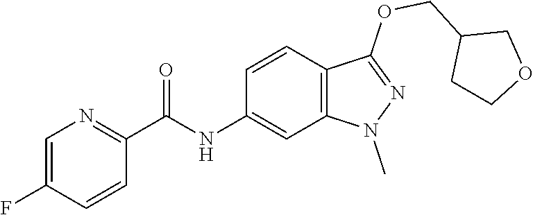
C(NC1=CC2=C(C=C1)C(OCC1CCOC1)=NN2C)(C1=NC=C(F)C=C1)=O
